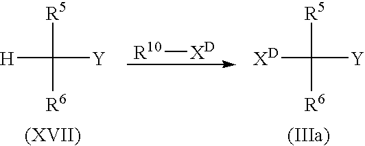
[H]C([R5])([R6])[Y].[R10][XD].[XD]C([R5])([R6])[Y]
